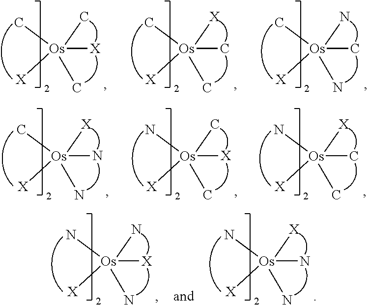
[Os](C)([X])(C)(C)[X].[Os](C)([X])(C)([X])C.[Os](C)([X])(N)(N)C.[Os](N)([X])(C)([X])C.[Os](N)([X])(C)(C)[X].[Os](C)([X])(N)([X])N.[Os](N)([X])(N)(N)[X].[Os](N)([X])(N)([X])N
